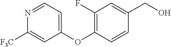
N1=CC=C(OC2=C(F)C=C(CO)C=C2)C=C1[F3C]
